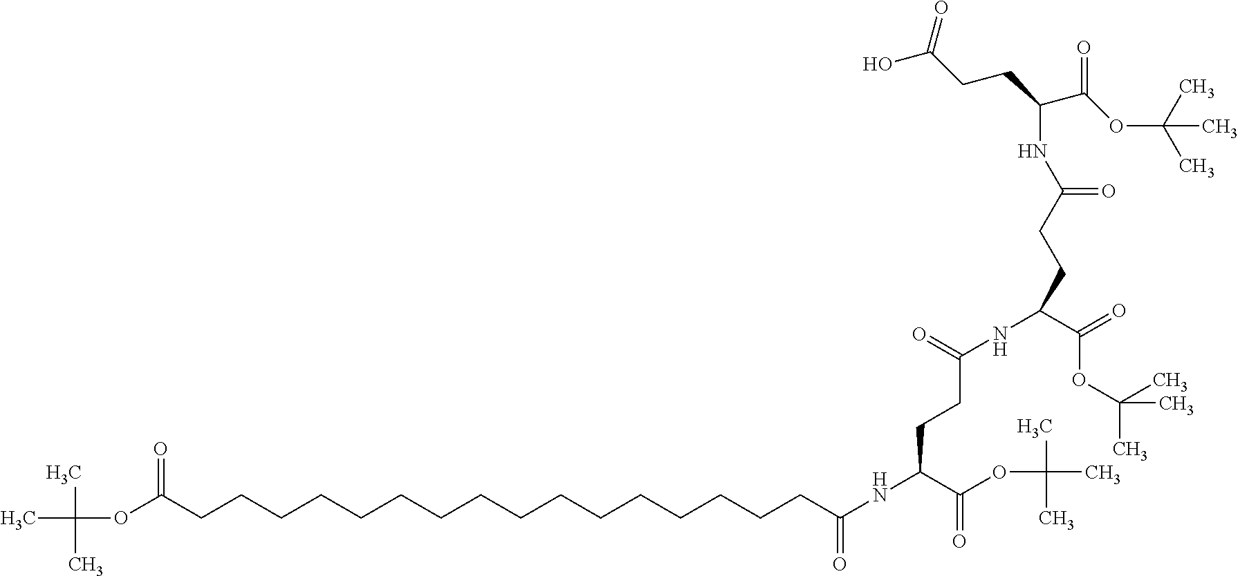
O(C(CCCCCCCCCCCCCCCCC(NC(C(OC(C)(C)C)=O)CCC(NC(CCC(NC(CCC(O)=O)C(OC(C)(C)C)=O)=O)C(OC(C)(C)C)=O)=O)=O)=O)C(C)(C)C
